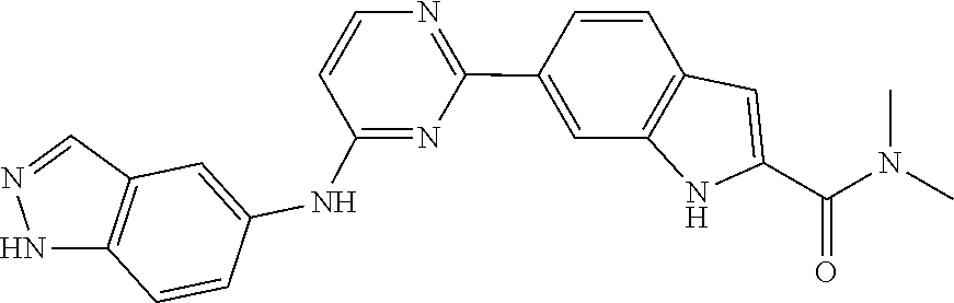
CN(C)C(C1=CC2=C(N1)C=C(C1=NC=CC(NC3=CC4=C(C=C3)NN=C4)=N1)C=C2)=O
